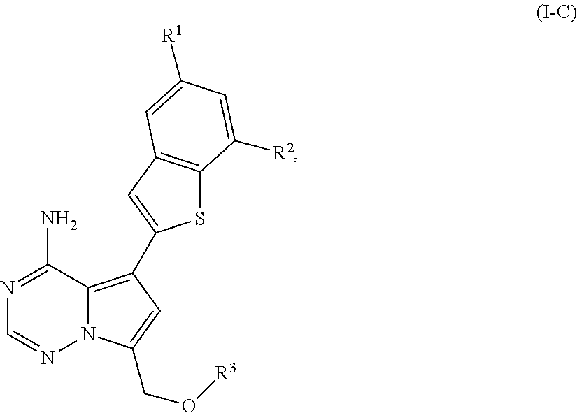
N1=C(N)C2=C(C3=CC4=C(S3)C([R2])=CC([R1])=C4)C=C(CO[R3])N2N=C1
